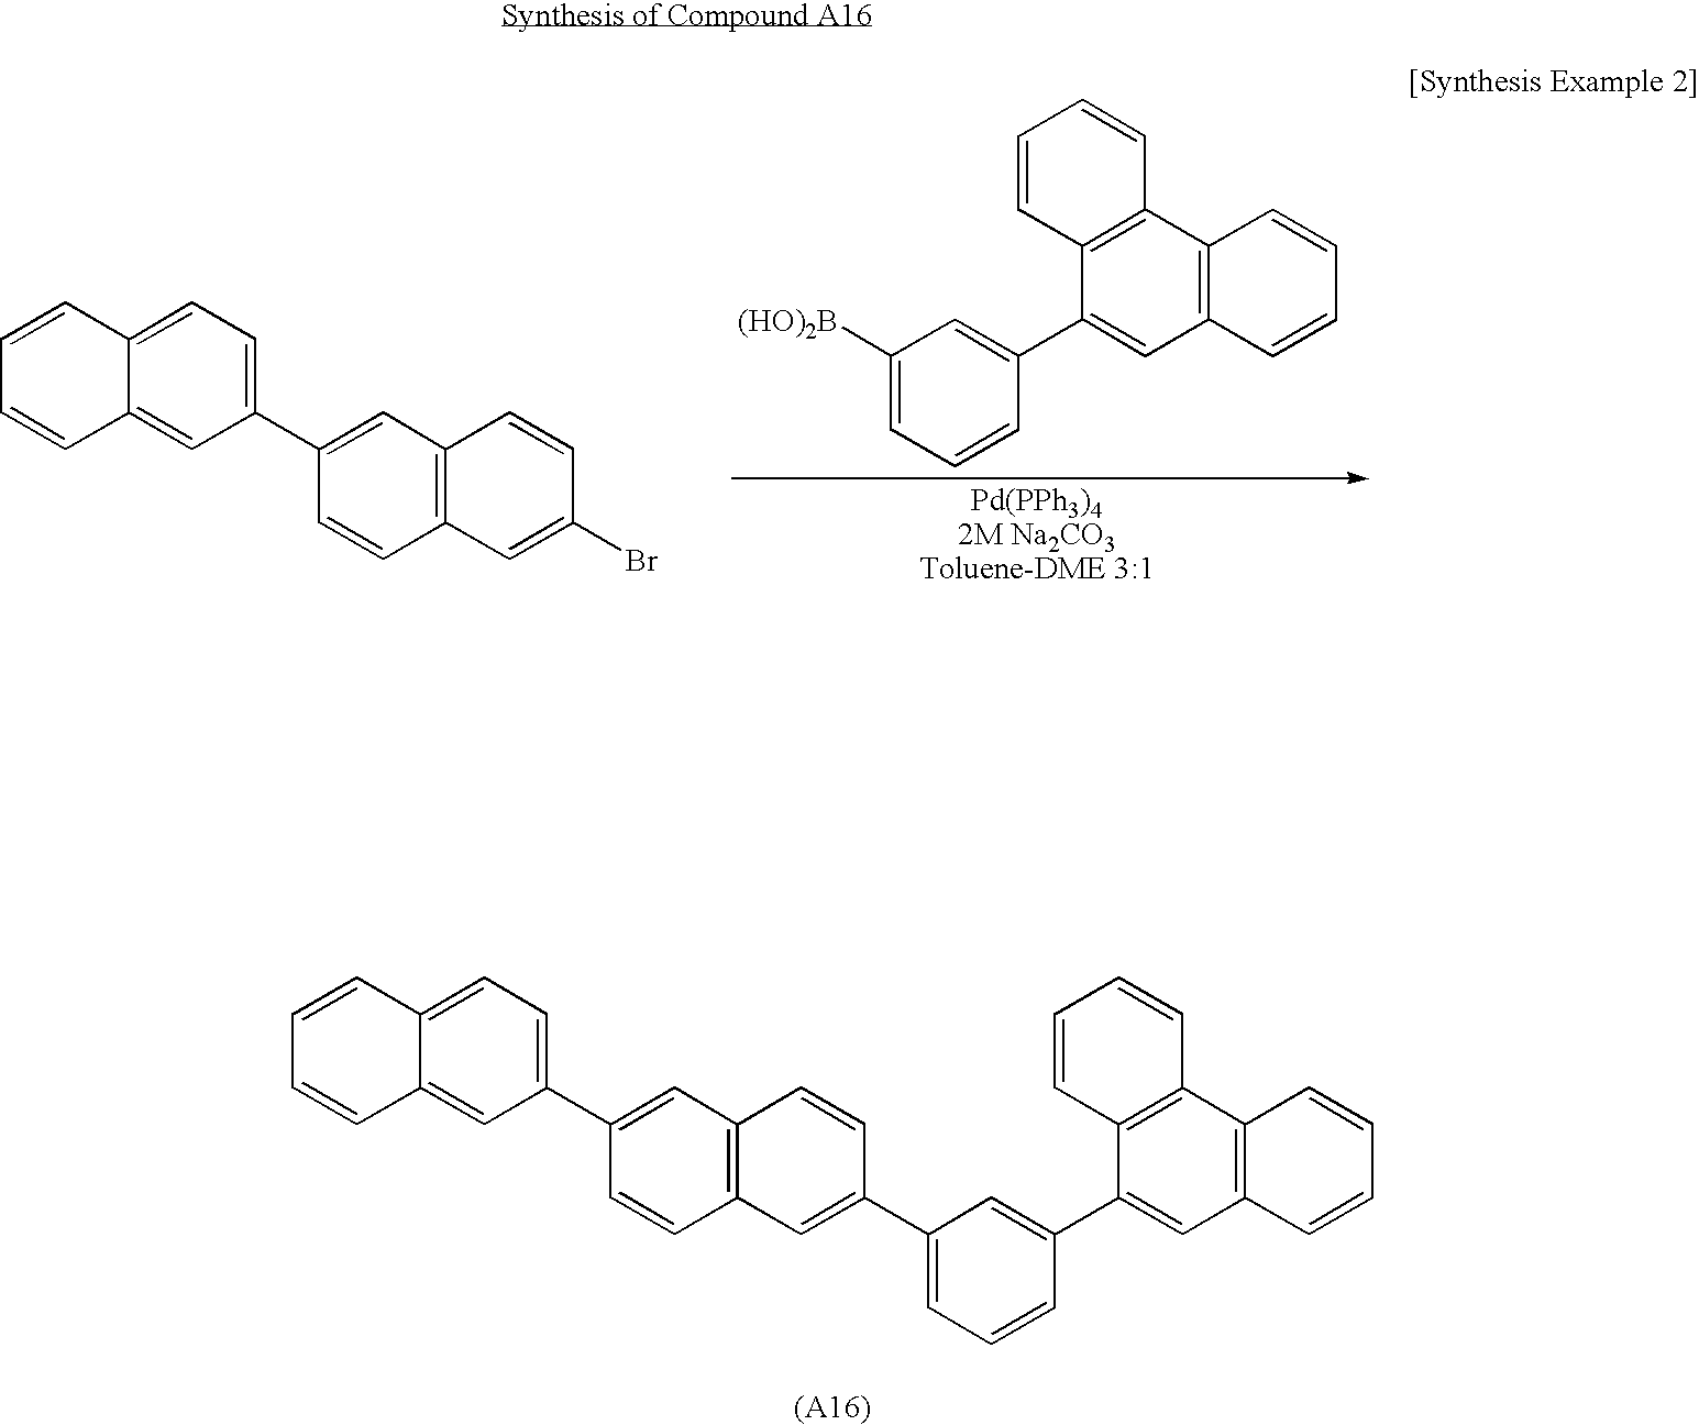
C12=CC(C3=CC4=C(C=C3)C=C(C3=CC=CC(C5=CC6=C(C7=C5C=CC=C7)C=CC=C6)=C3)C=C4)=CC=C1C=CC=C2.C12=C(C3=C(C(C4=CC([(HO)2B])=CC=C4)=C1)C=CC=C3)C=CC=C2.C12=CC(C3=CC4=C(C=C3)C=C(Br)C=C4)=CC=C1C=CC=C2
